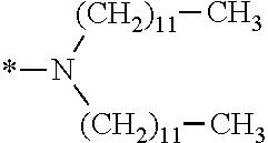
*N([(CH2)11]C)[(CH2)11]C
